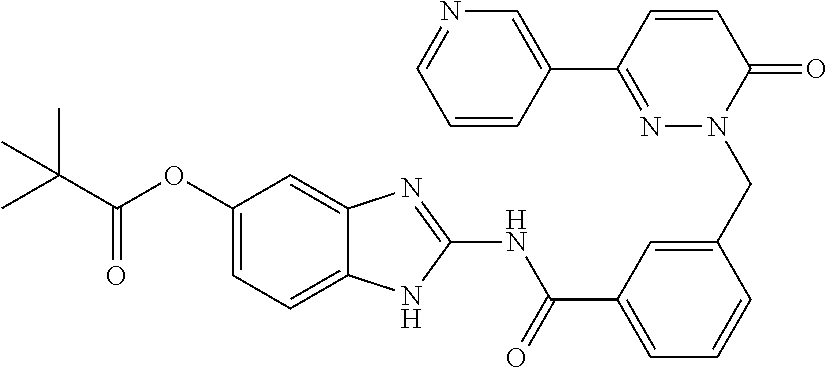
C12=CC(OC(=O)C(C)(C)C)=CC=C1NC(NC(C1=CC=CC(CN3N=C(C4=CN=CC=C4)C=CC3=O)=C1)=O)=N2
